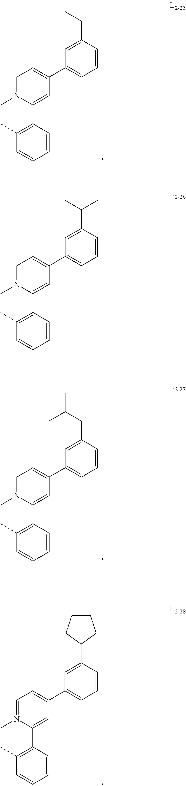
C1=C(C2=CC=CC(CC)=C2)C=C(C2=C(C)C=CC=C2)N(C)=C1.C1=C(C2=CC=CC(C(C)C)=C2)C=C(C2=C(C)C=CC=C2)N(C)=C1.C1=C(C2=CC=CC(CC(C)C)=C2)C=C(C2=C(C)C=CC=C2)N(C)=C1.C1=C(C2=CC=CC(C3CCCC3)=C2)C=C(C2=C(C)C=CC=C2)N(C)=C1
